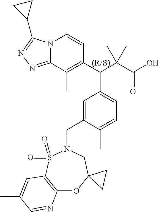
N12C(=NN=C1C1CC1)C(C)=C(C(C(C(O)=O)(C)C)C1=CC=C(C)C(CN3S(=O)(=O)C4=C(OC5(C3)CC5)N=CC(C)=C4)=C1)C=C2
